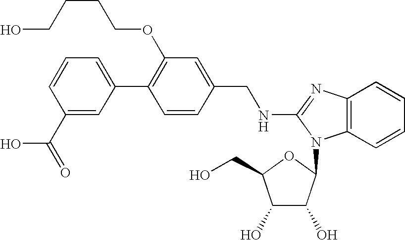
C1(C2=CC=CC(C(=O)O)=C2)=C(OCCCCO)C=C(CNC2=NC3=C(C=CC=C3)N2C2C(O)C(O)C(CO)O2)C=C1
